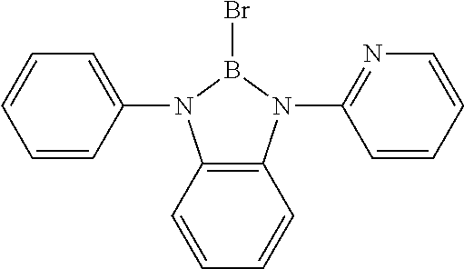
C12=C(N(C3=NC=CC=C3)B(Br)N1C1=CC=CC=C1)C=CC=C2
